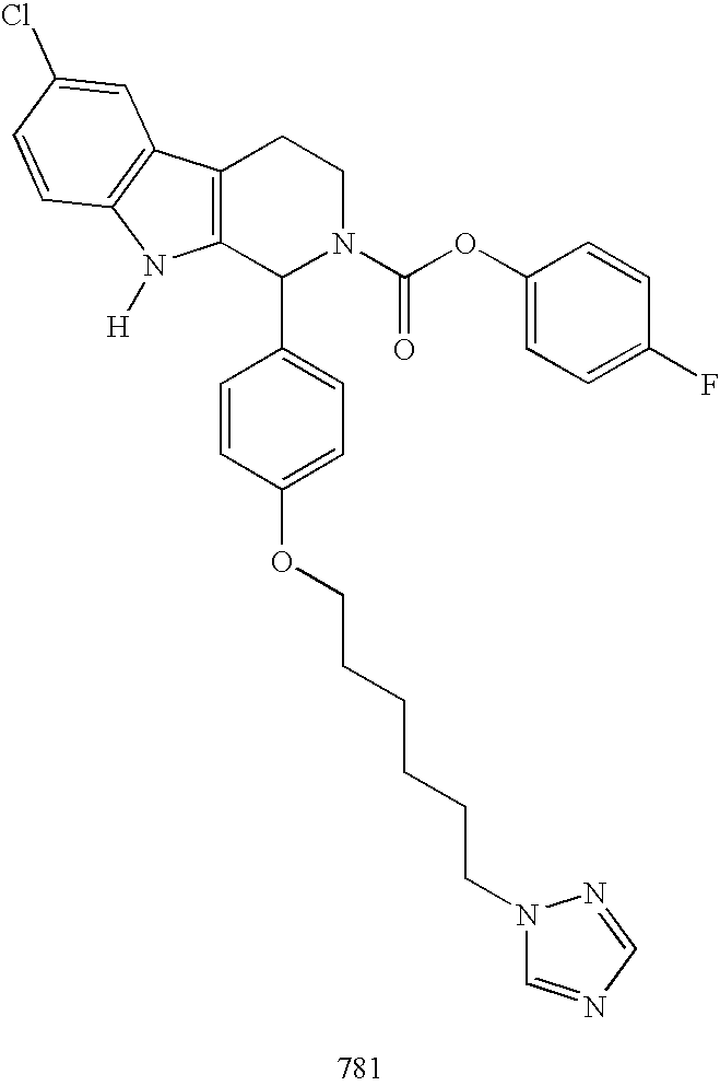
C12=C(C(C3=CC=C(OCCCCCCN4C=NC=N4)C=C3)N(C(OC3=CC=C(F)C=C3)=O)CC1)N([H])C1=C2C=C(Cl)C=C1
